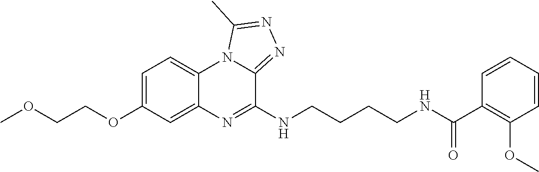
C1=C(OCCOC)C=C2C(=C1)N1C(=NN=C1C)C(NCCCCNC(C1=C(OC)C=CC=C1)=O)=N2
